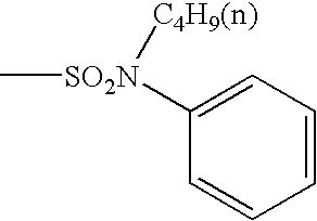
C1=CC=C([SO2N](C)[C4H9(n)])C=C1
